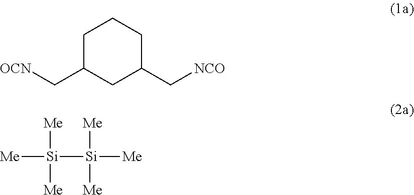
[Me][Si]([Si]([Me])([Me])[Me])([Me])[Me].C1C(C[OCN])CC(C[NCO])CC1
